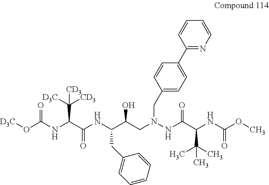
[D3C]OC(NC(C(NC(C(O)CN(NC(C(NC(OC)=O)C(C)(C)C)=O)CC1=CC=C(C2=NC=CC=C2)C=C1)CC1=CC=CC=C1)=O)C([D3C])([CD3])[CD3])=O
